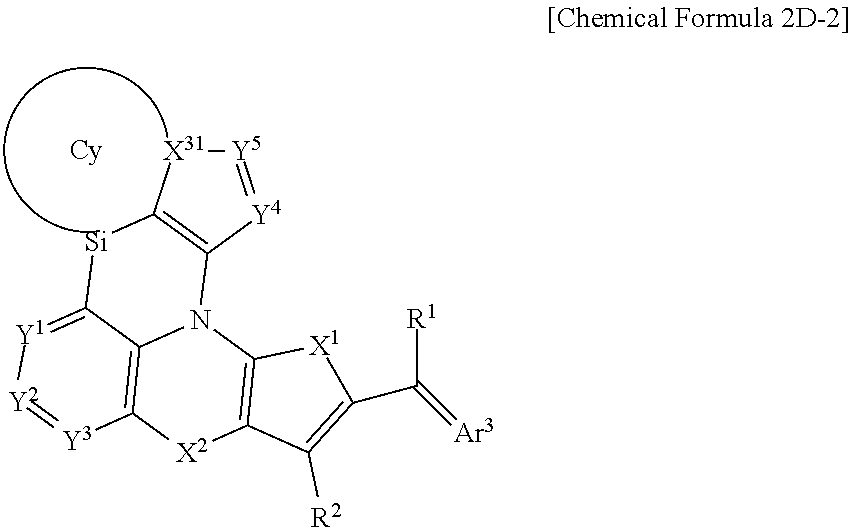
[Y5]1=[Y4]C2=C([X31]1)[Si]C1=[Y1][Y2]=[Y3]C3=C1N2C1=C([X2]3)C([R2])=C(C(=[Ar3])[R1])[X1]1
